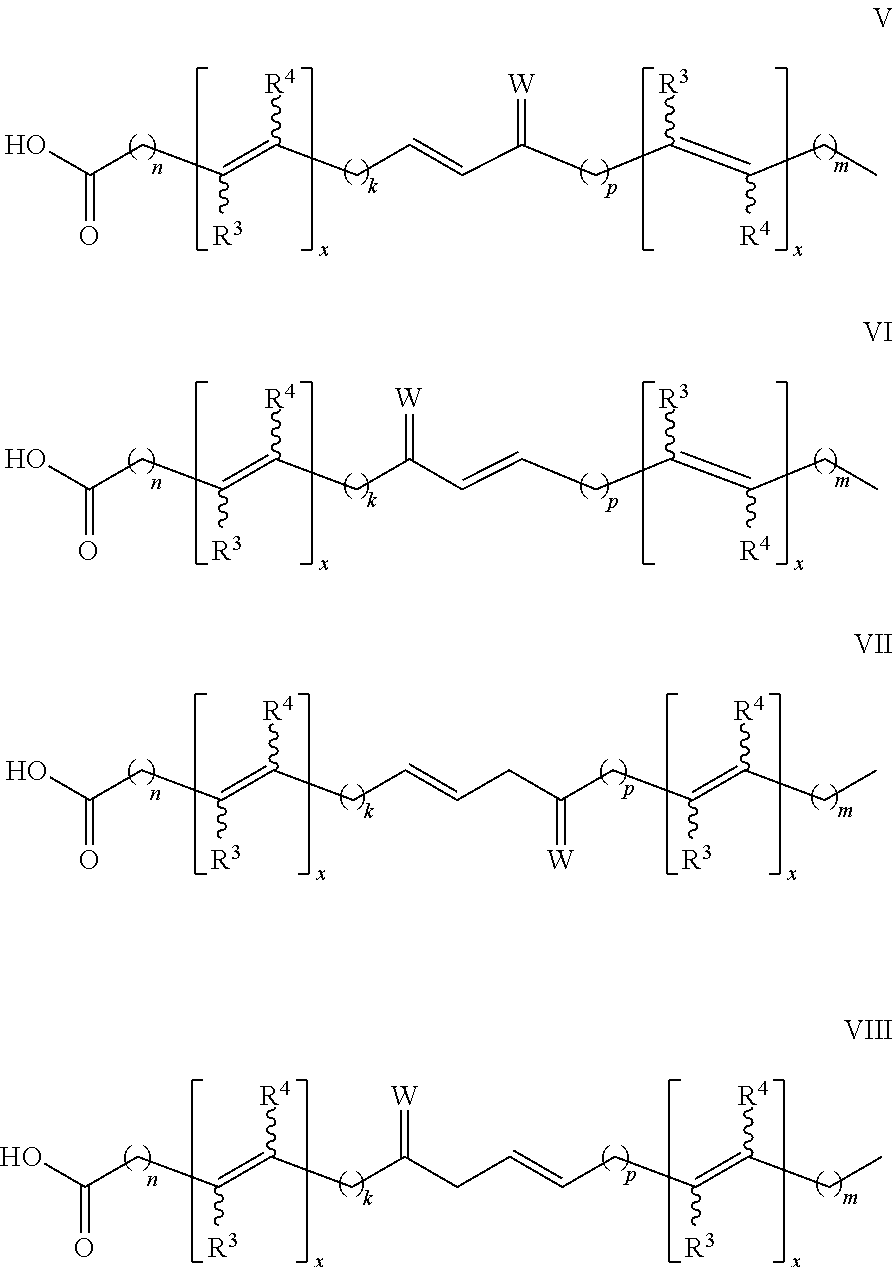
OC(CC(=C(CC=CC(CC(=C(CC)[R4])[R3])=[W])[R4])[R3])=O.OC(CC(=C(CC(C=CCC(=C(CC)[R4])[R3])=[W])[R4])[R3])=O.OC(CC(=C(CC=CCC(CC(=C(CC)[R4])[R3])=[W])[R4])[R3])=O.OC(CC(=C(CC(CC=CCC(=C(CC)[R4])[R3])=[W])[R4])[R3])=O
